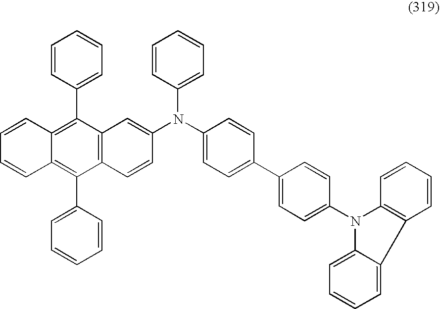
C1=CC2=C(C3=CC=CC=C3)C3=C(C(C4=CC=CC=C4)=C2C=C1)C=CC(N(C1=CC=C(C2=CC=C(N4C5=C(C=CC=C5)C5=CC=CC=C45)C=C2)C=C1)C1=CC=CC=C1)=C3
